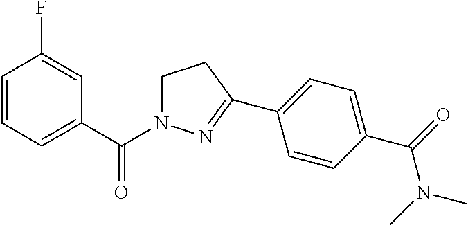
C1=CC=C(C(N2CCC(C3=CC=C(C(N(C)C)=O)C=C3)=N2)=O)C=C1F
